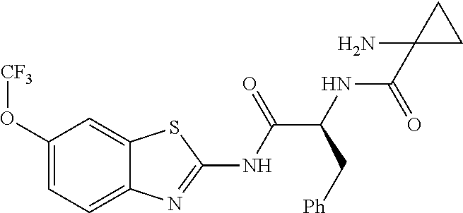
C1(O[CF3])=CC=C2C(=C1)SC(NC(C(NC(C1(N)CC1)=O)C[Ph])=O)=N2
